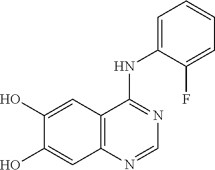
C12=C(C=C(O)C(O)=C1)C(NC1=CC=CC=C1F)=NC=N2
